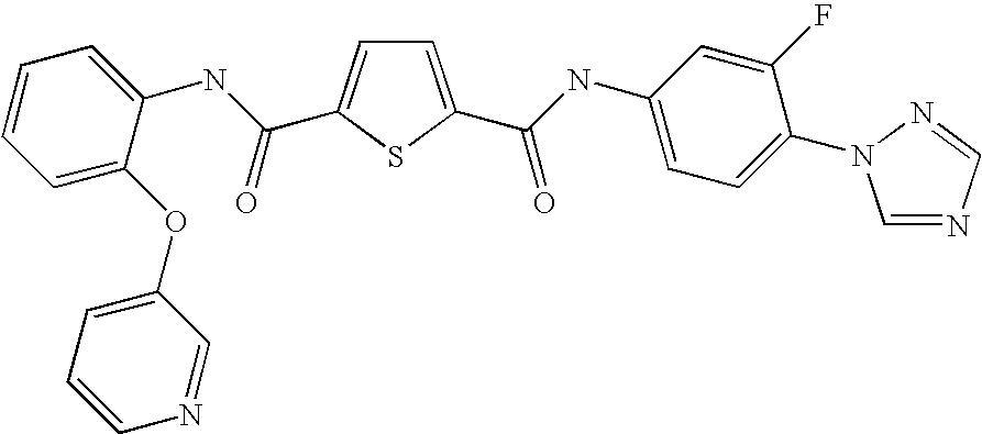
C1=C(C(=O)NC2=CC=C(N3C=NC=N3)C(F)=C2)SC(C(NC2=CC=CC=C2OC2=CC=CN=C2)=O)=C1
